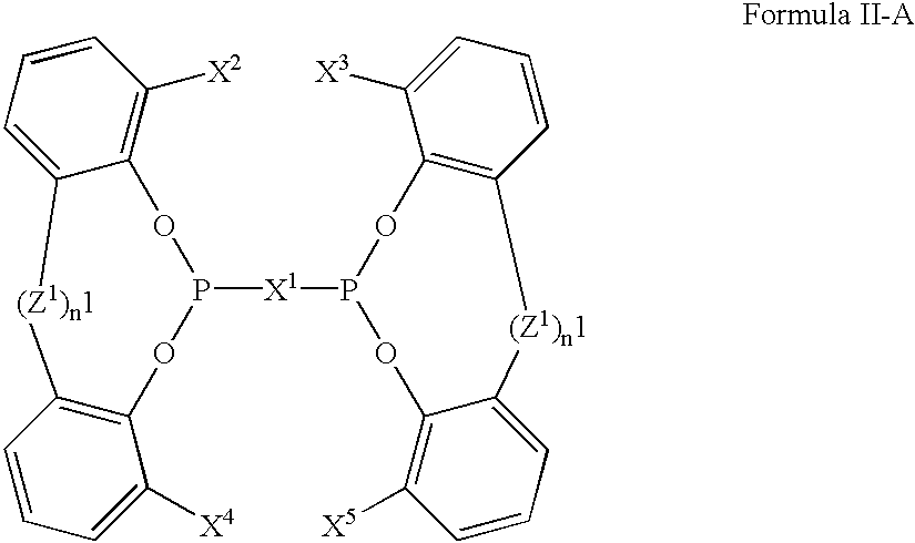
P1([X1]P2OC3=C(C=CC=C3[X3])[(Z1)n1]C3=CC=CC([X5])=C3O2)OC2=C([X2])C=CC=C2[(Z1)n1]C2=C(O1)C([X4])=CC=C2
